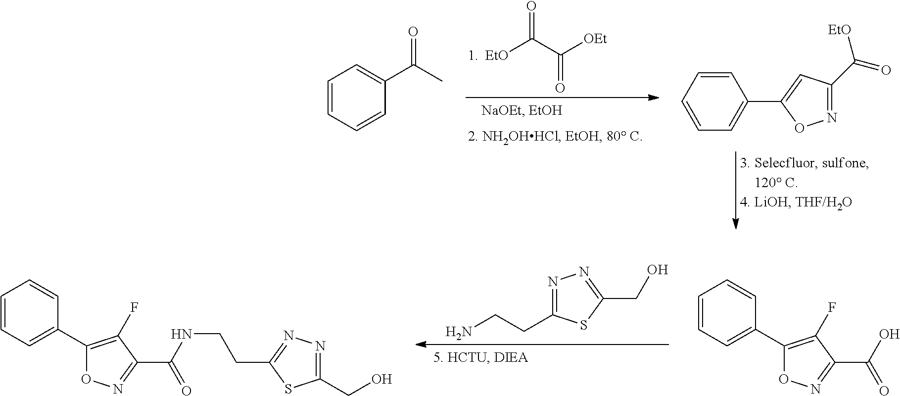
[EtO]C(C([OEt])=O)=O.C1=CC=CC(C(C)=O)=C1.N1=C(C([EtO])=O)C=C(C2=CC=CC=C2)O1.N1=C(CCN)SC(CO)=N1.C1=CC=C(C2=C(F)C(C(=O)O)=NO2)C=C1.C1=CC=C(C2=C(F)C(C(=O)NCCC3=NN=C(CO)S3)=NO2)C=C1
